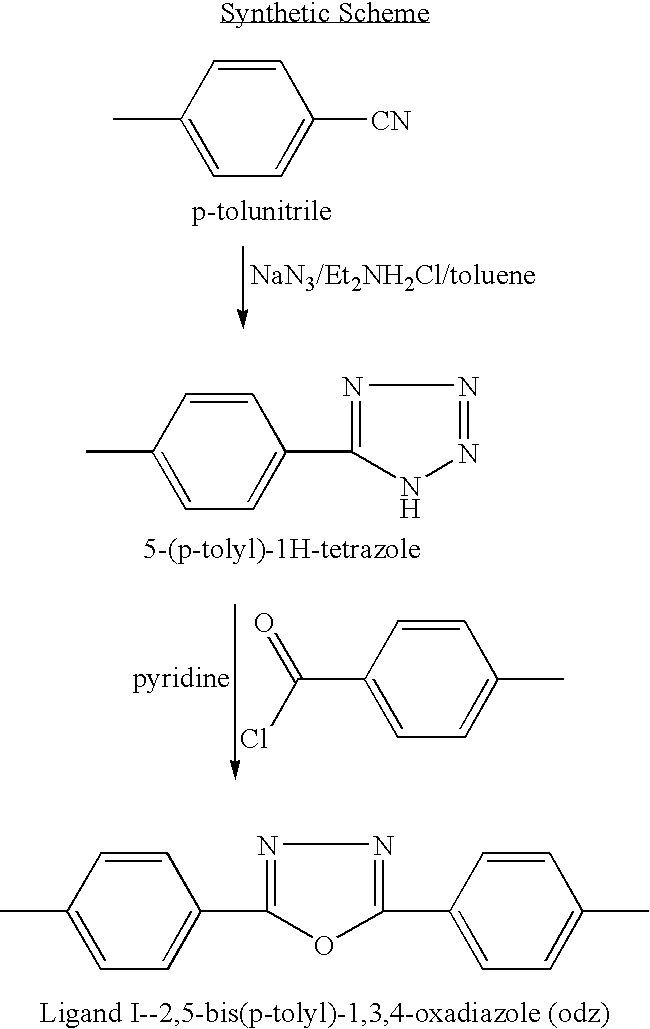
C1(C)=CC=C([CN])C=C1.C1(C)=CC=C(C2=NN=NN2)C=C1.ClC(C1=CC=C(C)C=C1)=O.C1(C)=CC=C(C2=NN=C(C3=CC=C(C)C=C3)O2)C=C1
